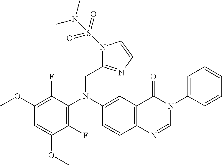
C1(OC)=C(F)C(N(CC2=NC=CN2S(=O)(=O)N(C)C)C2=CC3=C(C=C2)N=CN(C2=CC=CC=C2)C3=O)=C(F)C(OC)=C1
